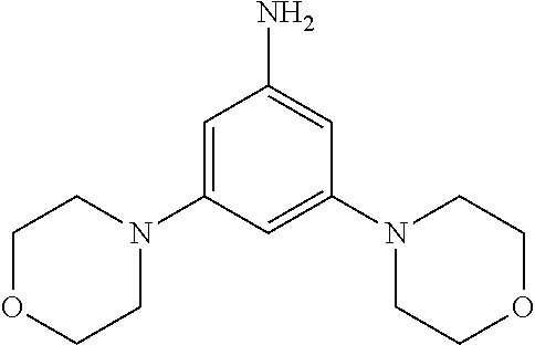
C1=C(N2CCOCC2)C=C(N2CCOCC2)C=C1N
